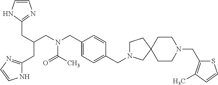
C1=CN=C(CC(CC2=NC=CN2)CN(CC2=CC=C(CN3CCC4(C3)CCN(CC3=C(C)C=CS3)CC4)C=C2)C(C)=O)N1
